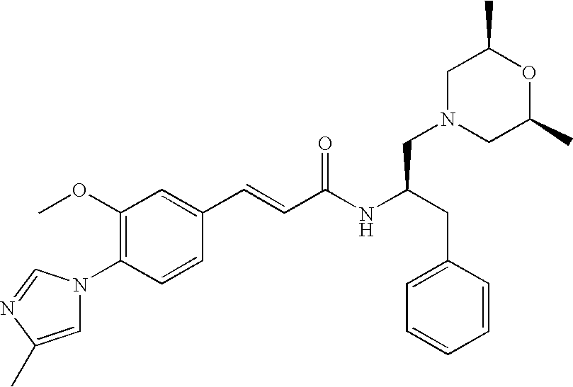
C1(OC)=C(N2C=C(C)N=C2)C=CC(C=CC(NC(CC2=CC=CC=C2)CN2CC(C)OC(C)C2)=O)=C1
